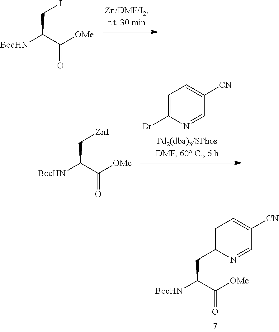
C(CI)([BocHN])C([OMe])=O.C(C[ZnI])([BocHN])C([OMe])=O.C1=C(Br)N=CC([CN])=C1.C(CC1=CC=C([CN])C=N1)([BocHN])C([OMe])=O
